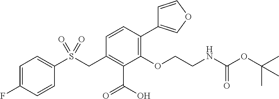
C1=COC=C1C1=C(OCCNC(OC(C)(C)C)=O)C(C(O)=O)=C(CS(C2=CC=C(F)C=C2)(=O)=O)C=C1
